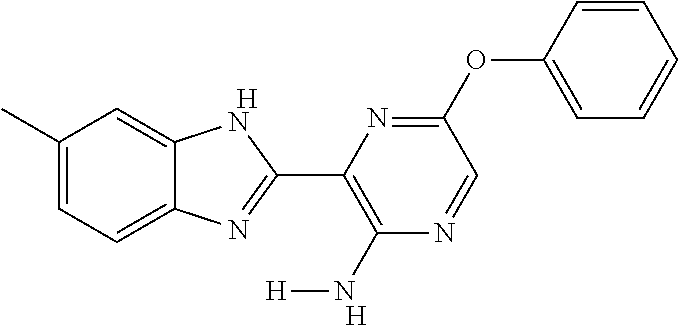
[H].C1(C)=CC=C2C(=C1)NC(C1=C(N[H])N=CC(OC3=CC=CC=C3)=N1)=N2.[H]
